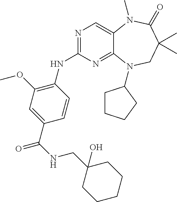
N1=C(NC2=C(OC)C=C(C(=O)NCC3(O)CCCCC3)C=C2)N=C2C(=C1)N(C)C(=O)C(C)(C)CN2C1CCCC1
